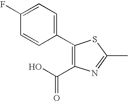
C1(C2=CC=C(F)C=C2)=C(C(O)=O)N=C(C)S1
